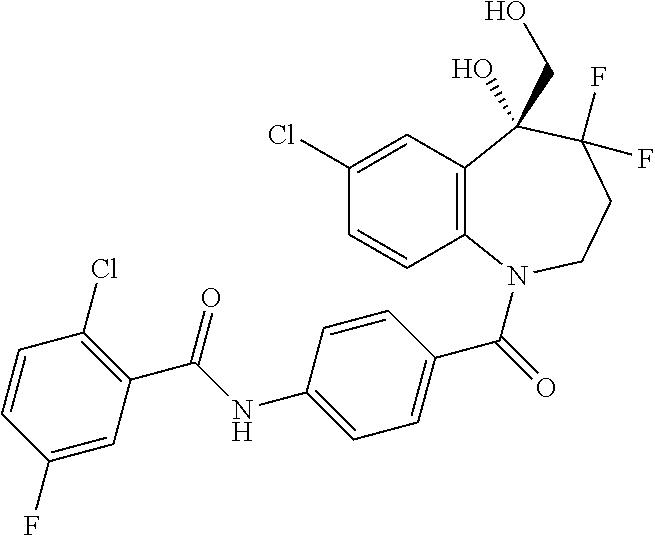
C12=C(N(C(=O)C3=CC=C(NC(C4=C(Cl)C=CC(F)=C4)=O)C=C3)CCC(F)(F)C1(CO)O)C=CC(Cl)=C2
